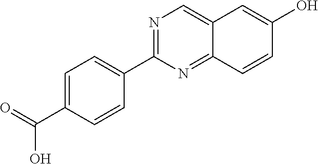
N1=C(C2=CC=C(C(=O)O)C=C2)N=C2C(=C1)C=C(O)C=C2
